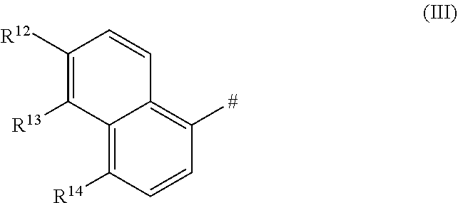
C1=CC([R14])=C2C(=C1[#])C=CC([R12])=C2[R13]
